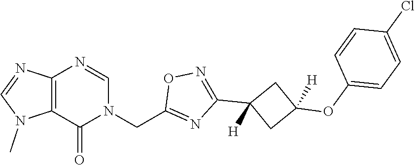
C12=C(N=CN(CC3=NC(C4([H])CC(OC5=CC=C(Cl)C=C5)([H])C4)=NO3)C1=O)N=CN2C
